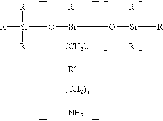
[R][Si](O[Si](O[Si]([R])([R])[R])([R])[(CH2)n][R][(CH2)n]N)([R])[R]
